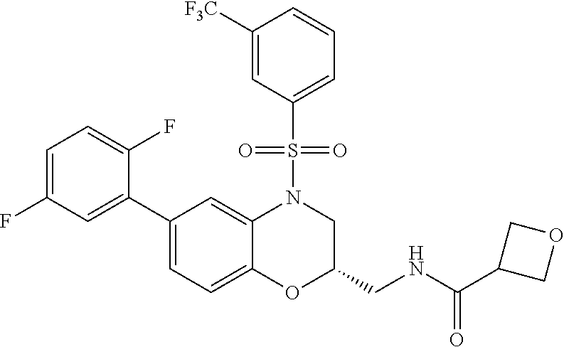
C1=C(F)C=C(C2=CC=C3C(=C2)N(S(C2=CC=CC([F3C])=C2)(=O)=O)CC(CNC(C2COC2)=O)O3)C(F)=C1
